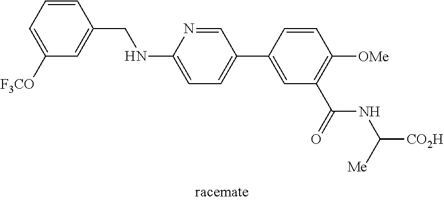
C1=CC(CNC2=CC=C(C3=CC(C(NC([CO2H])[Me])=O)=C([OMe])C=C3)C=N2)=CC([F3CO])=C1
